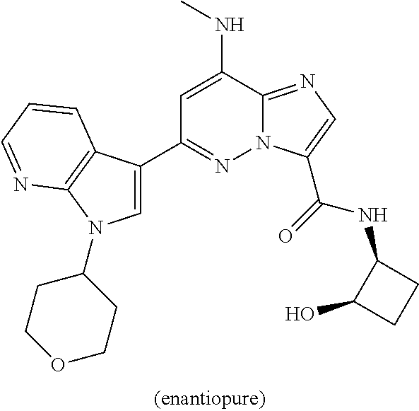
C1=C(NC)C2=NC=C(C(=O)NC3C(O)CC3)N2N=C1C1=CN(C2CCOCC2)C2=C1C=CC=N2
